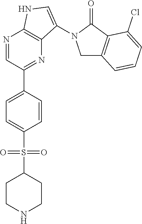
N1=CC(C2=CC=C(S(=O)(=O)C3CCNCC3)C=C2)=NC2=C1NC=C2N1CC2=C(C1=O)C(Cl)=CC=C2
